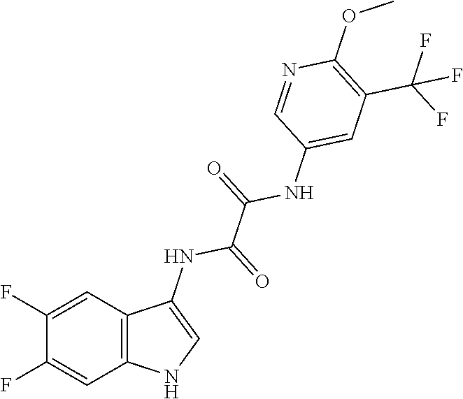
C12=C(C=C(F)C(F)=C1)NC=C2NC(=O)C(=O)NC1=CC(C(F)(F)F)=C(OC)N=C1
